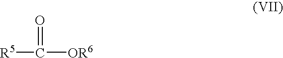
[R5]C([OR6])=O
